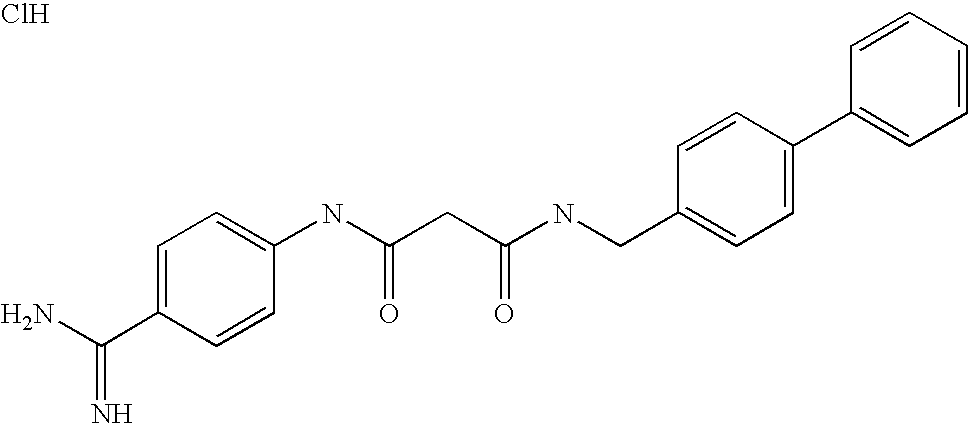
NC(=N)C1=CC=C(NC(CC(NCC2=CC=C(C3=CC=CC=C3)C=C2)=O)=O)C=C1.Cl
